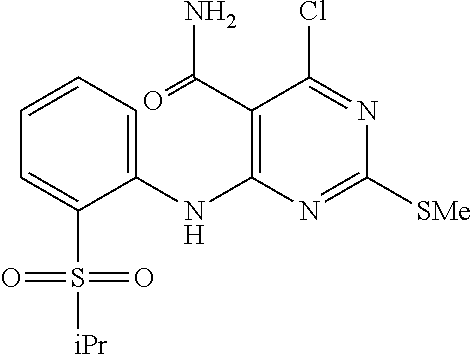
C1=CC=C(NC2=C(C(=O)N)C(Cl)=NC([SMe])=N2)C(S([iPr])(=O)=O)=C1
